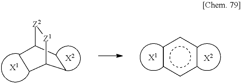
C1CC2[Z2][Z1]C1CC2.[X1].[X2].c1ccccc1.[X2].[X1]
